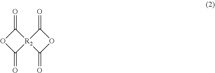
O=C1[R2]2(C(=O)O1)C(=O)OC2=O
